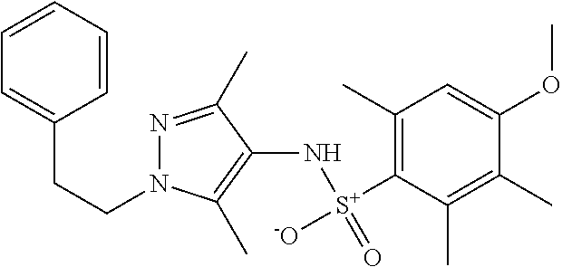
N1(CCC2=CC=CC=C2)N=C(C)C(N[S+](=O)([-O])C2=C(C)C=C(OC)C(C)=C2C)=C1C
